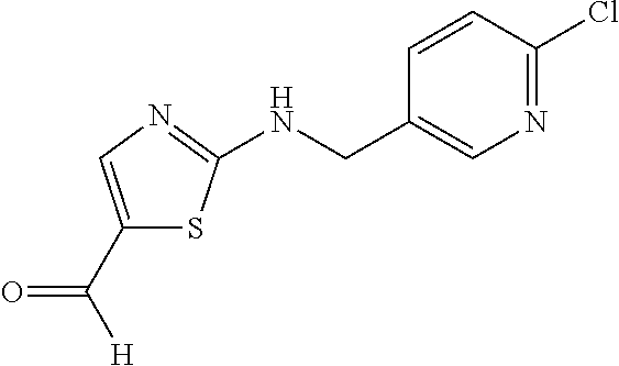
C1(C([H])=O)=CN=C(NCC2=CN=C(Cl)C=C2)S1
